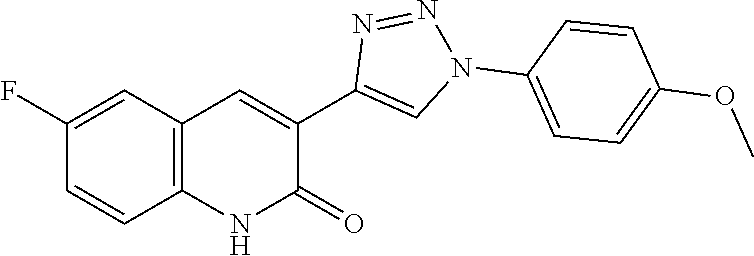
C1=CC2=C(C=C1F)C=C(C1=CN(C3=CC=C(OC)C=C3)N=N1)C(=O)N2
